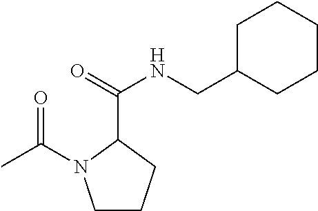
C1(C(=O)NCC2CCCCC2)N(C(=O)C)CCC1
